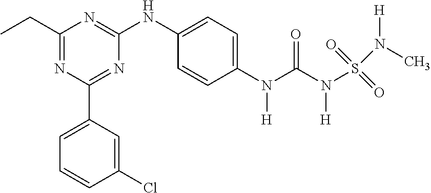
C1(CC)=NC(C2=CC=CC(Cl)=C2)=NC(NC2=CC=C(N(C(N(S(N([H])C)(=O)=O)[H])=O)[H])C=C2)=N1
